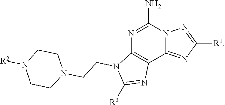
N1=C(N)N2C(=NC([R1])=N2)C2=C1N(CCN1CCN([R2])CC1)C([R3])=N2
